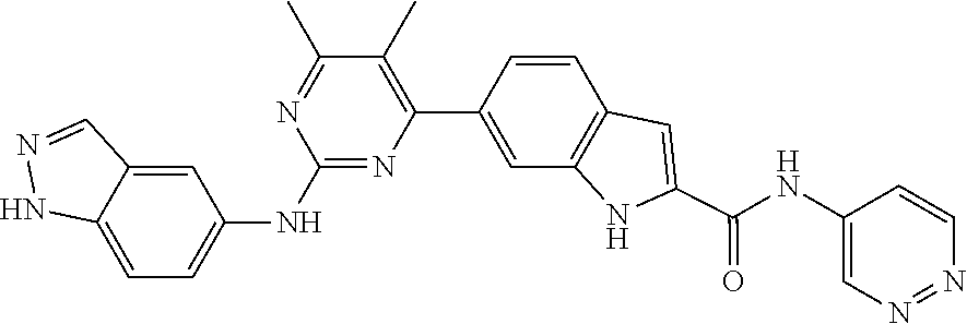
N1=NC=CC(NC(C2=CC3=C(C=C(C4=C(C)C(C)=NC(NC5=CC=C6C(=C5)C=NN6)=N4)C=C3)N2)=O)=C1
